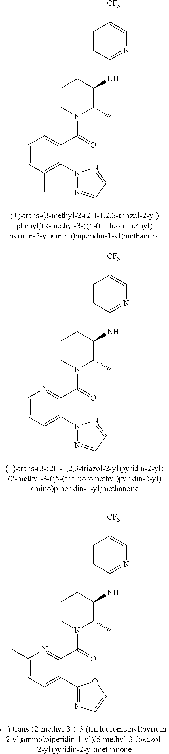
C1=CC(C)=C(N2N=CC=N2)C(C(=O)N2C(C)C(NC3=NC=C([CF3])C=C3)CCC2)=C1.C1=CC=C(N2N=CC=N2)C(C(=O)N2C(C)C(NC3=NC=C([CF3])C=C3)CCC2)=N1.C1(C)=CC=C(C2=NC=CO2)C(C(=O)N2C(C)C(NC3=NC=C([CF3])C=C3)CCC2)=N1
